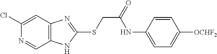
C1(Cl)=CC2=C(C=N1)NC(SCC(=O)NC1=CC=C([OCHF2])C=C1)=N2
